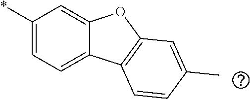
C1(*)=CC=C2C(=C1)OC1=C2C=CC(C)=C1
